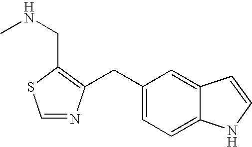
C1(CC2=C(CNC)SC=N2)=CC=C2C(=C1)C=CN2
